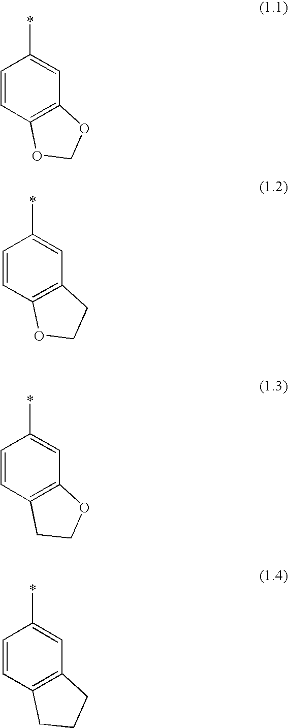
C1=CC2=C(C=C1*)OCO2.C1=CC2=C(C=C1*)CCO2.C1=CC2=C(C=C1*)OCC2.C1=CC2=C(C=C1*)CCC2
